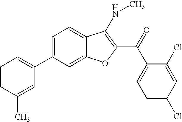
C1=CC(C)=CC(C2=CC=C3C(=C2)OC(C(C2=CC=C(Cl)C=C2Cl)=O)=C3NC)=C1
